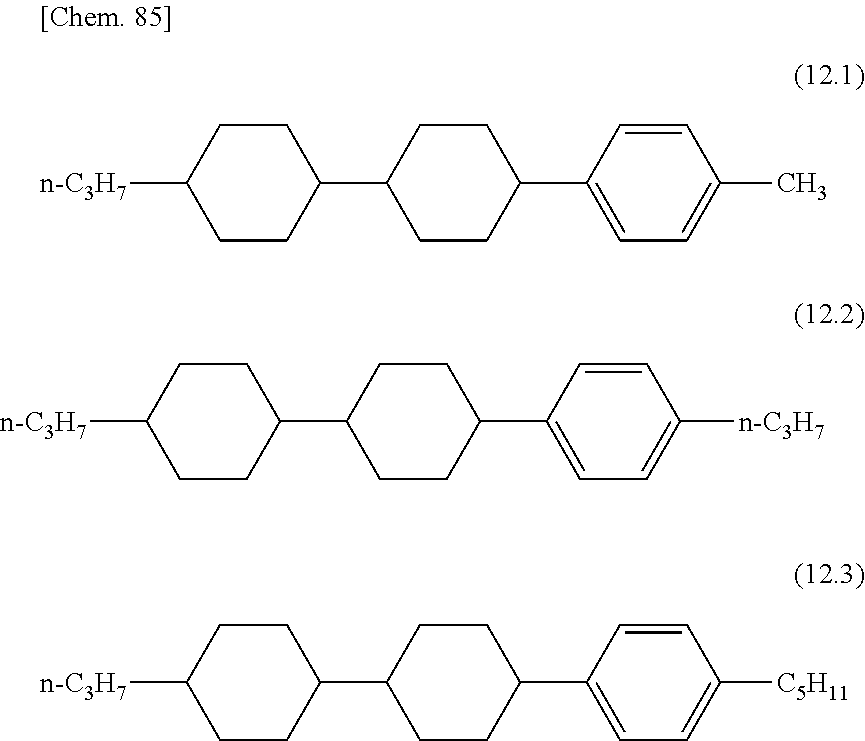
C1CC(C2=CC=C(C)C=C2)CCC1C1CCC([n-C3H7])CC1.C1CC(C2=CC=C([n-C3H7])C=C2)CCC1C1CCC([n-C3H7])CC1.C1CC(C2=CC=C([C5H11])C=C2)CCC1C1CCC([n-C3H7])CC1
